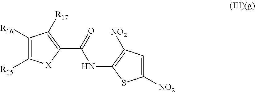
[R15]C1=C([R16])C([R17])=C(C(NC2=C([NO2])C=C([NO2])S2)=O)[X]1
